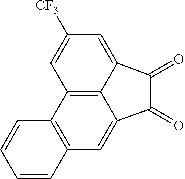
C12=C(C=C3C4=C1C=C([CF3])C=C4C(=O)C3=O)C=CC=C2
